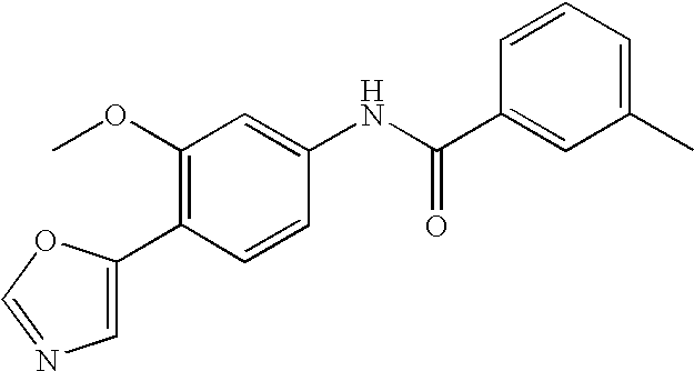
C1=C(C2=C(OC)C=C(NC(C3=CC(C)=CC=C3)=O)C=C2)OC=N1
